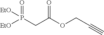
[EtO]P([EtO])(CC(OCC#C)=O)=O
